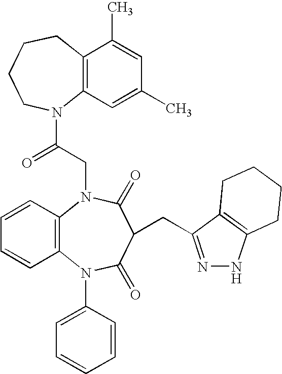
C12=C(C=C(C)C=C1C)N(C(=O)CN1C3=C(C=CC=C3)N(C3=CC=CC=C3)C(=O)C(CC3=NNC4=C3CCCC4)C1=O)CCCC2
